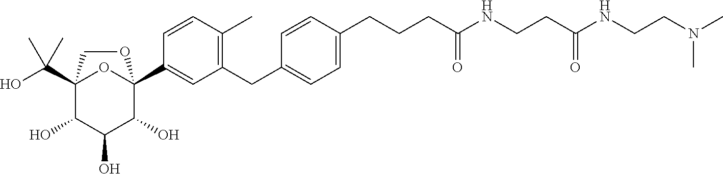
C12(C(O)(C)C)C(O)C(O)C(O)C(C3=CC(CC4=CC=C(CCCC(NCCC(NCCN(C)C)=O)=O)C=C4)=C(C)C=C3)(O1)OC2
